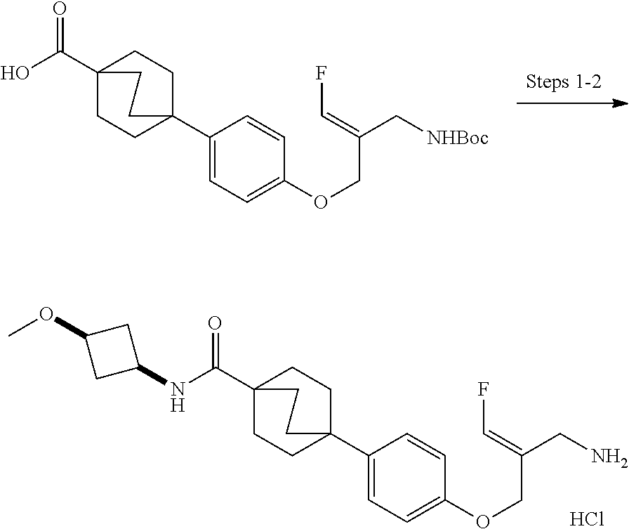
C1=C(C23CCC(C(O)=O)(CC2)CC3)C=CC(OCC(=CF)C[NHBoc])=C1.Cl.C1=C(C23CCC(C(=O)NC4CC(OC)C4)(CC2)CC3)C=CC(OCC(=CF)CN)=C1
